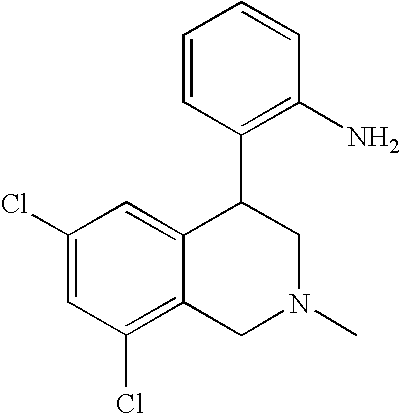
C1(Cl)=C2C(=CC(Cl)=C1)C(C1=C(N)C=CC=C1)CN(C)C2
